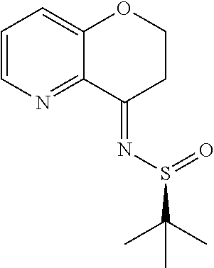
C1=CN=C2C(=C1)OCCC2=NS(C(C)(C)C)=O
